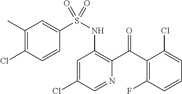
C1=C(Cl)C=NC(C(C2=C(F)C=CC=C2Cl)=O)=C1NS(=O)(C1=CC(C)=C(Cl)C=C1)=O
